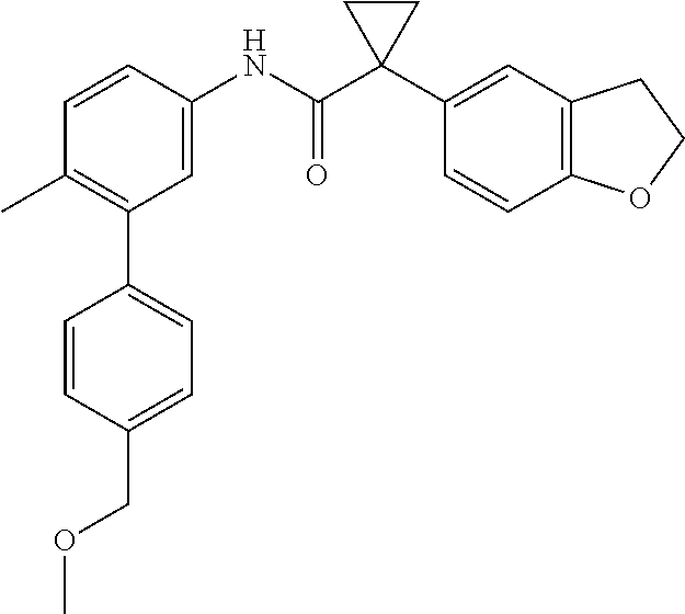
C1=C(NC(C2(C3=CC4=C(C=C3)OCC4)CC2)=O)C=CC(C)=C1C1=CC=C(COC)C=C1
